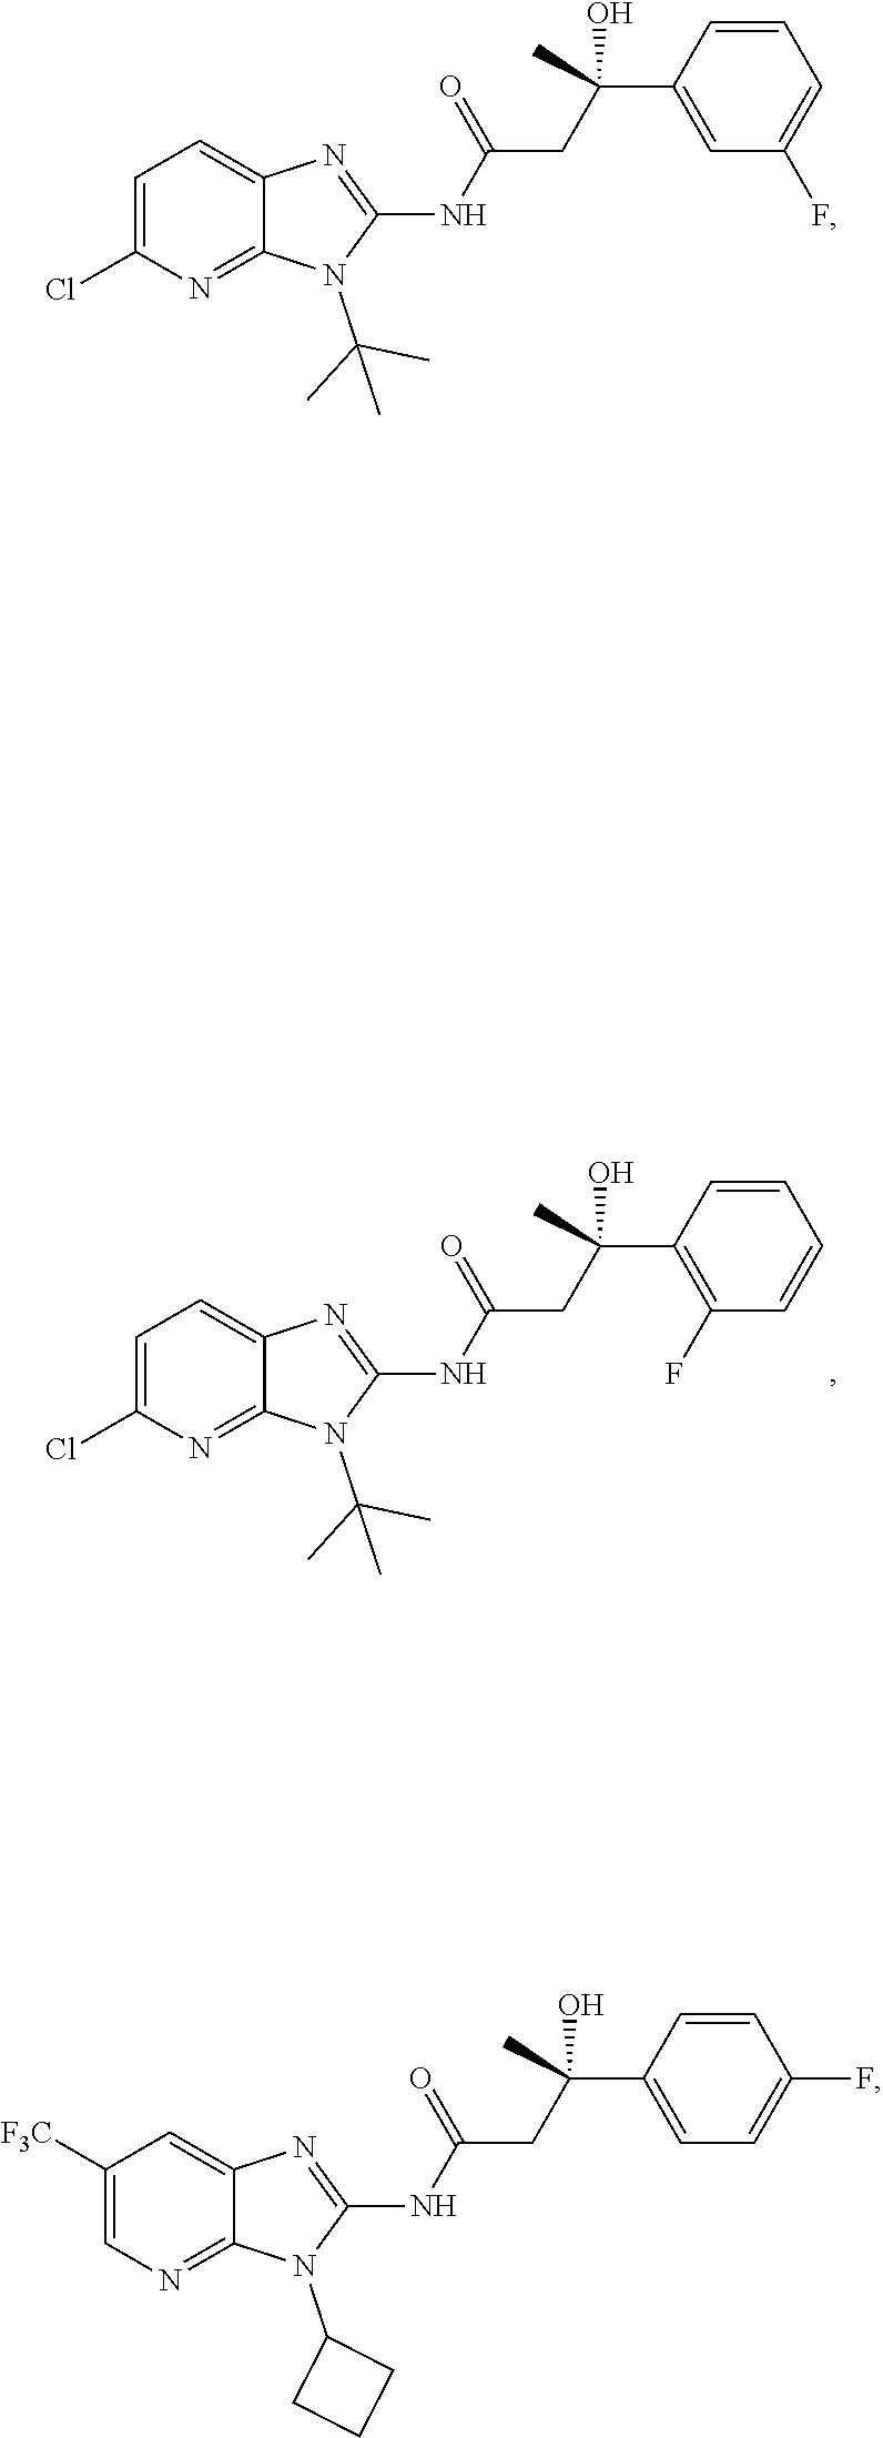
N(C1=NC2=CC=C(Cl)N=C2N1C(C)(C)C)C(CC(C1=C(F)C=CC=C1)(C)O)=O.N(C1=NC2=CC=C(Cl)N=C2N1C(C)(C)C)C(CC(C1=CC(F)=CC=C1)(C)O)=O.N(C1=NC2=CC([F3C])=CN=C2N1C1CCC1)C(CC(C1=CC=C(F)C=C1)(C)O)=O
